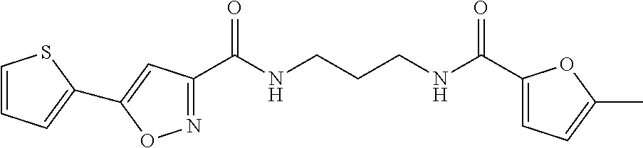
N1=C(C(NCCCNC(C2=CC=C(C)O2)=O)=O)C=C(C2=CC=CS2)O1
